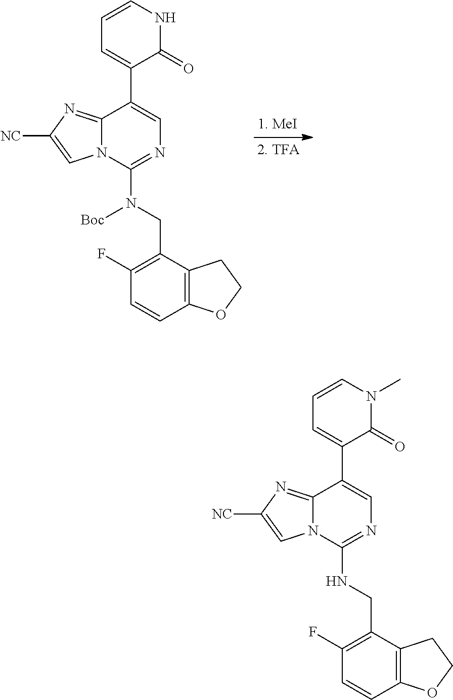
C(C1=C(F)C=CC2=C1CCO2)NC1=NC=C(C2=CC=CN(C)C2=O)C2=NC([NC])=CN12.C(C1=C(F)C=CC2=C1CCO2)N(C1=NC=C(C2=CC=CNC2=O)C2=NC([NC])=CN12)[Boc]
